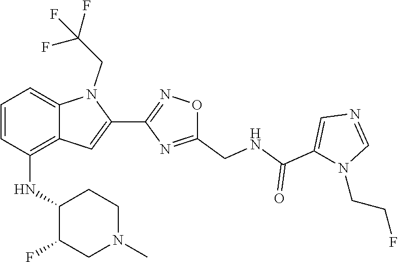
N1=CN(CCF)C(C(=O)NCC2=NC(C3=CC4=C(NC5C(F)CN(C)CC5)C=CC=C4N3CC(F)(F)F)=NO2)=C1
